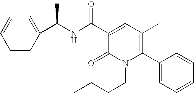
C1=CC(C(NC(C2=CC(C)=C(C3=CC=CC=C3)N(CCCC)C2=O)=O)C)=CC=C1
